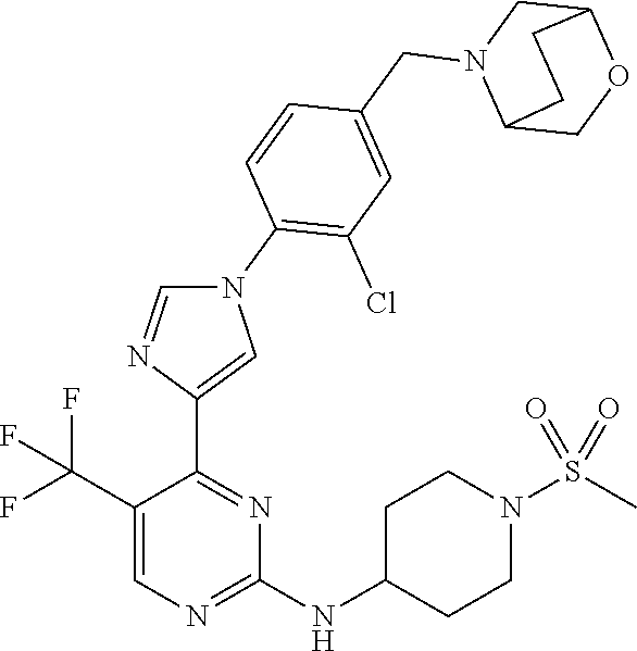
C1(C(F)(F)F)=CN=C(NC2CCN(S(C)(=O)=O)CC2)N=C1C1=CN(C2=C(Cl)C=C(CN3C4COC(C3)CC4)C=C2)C=N1
